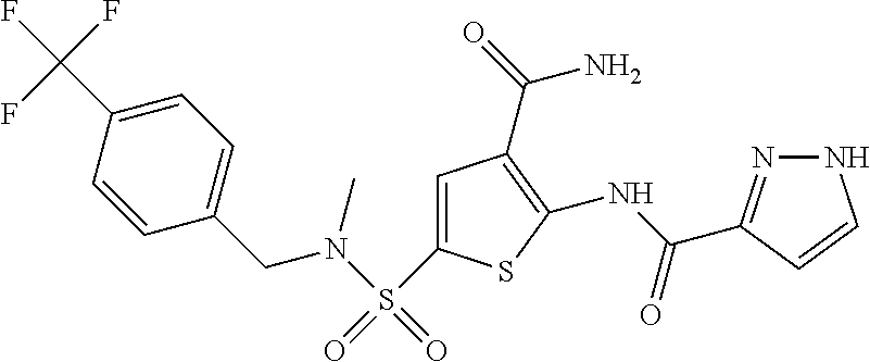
C1(NC(=O)C2=NNC=C2)=C(C(=O)N)C=C(S(=O)(N(C)CC2=CC=C(C(F)(F)F)C=C2)=O)S1
